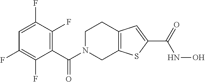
C(N1CC2=C(CC1)C=C(C(=O)NO)S2)(=O)C1=C(F)C(F)=CC(F)=C1F
